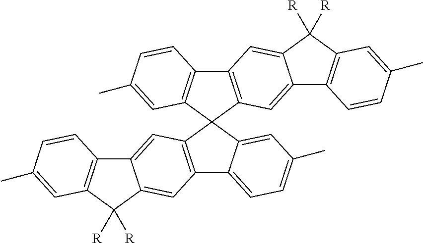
C12=C(C([R])([R])C3=CC4=C(C=C13)C1(C3=C4C=CC(C)=C3)C3=C(C=C4C(=C3)C3=C(C4([R])[R])C=C(C)C=C3)C3=CC=C(C)C=C13)C=C(C)C=C2
